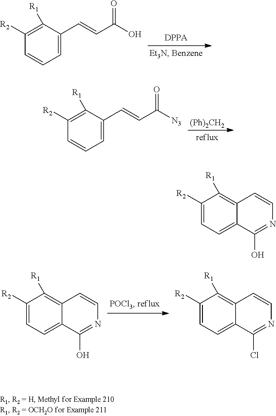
C1=C(C=CC(=O)O)C([R1])=C([R2])C=C1.C1=C(C=CC(=O)[N3])C([R1])=C([R2])C=C1.[(Ph)2CH2].C12=CC=C([R2])C([R1])=C1C=CN=C2O.C12=CC=C([R2])C([R1])=C1C=CN=C2Cl.C12=CC=C([R2])C([R1])=C1C=CN=C2O
